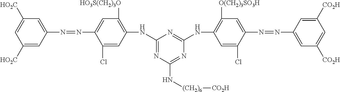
C1([HO2C])=CC(N=NC2=CC([HO3S(CH2)3O])=C(NC3=NC(N[(CH2)6][CO2H])=NC(NC4=C([O(CH2)3SO3H])C=C(N=NC5=CC([CO2H])=CC([CO2H])=C5)C(Cl)=C4)=N3)C=C2Cl)=CC([HO2C])=C1
